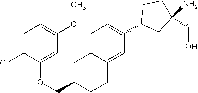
C1=C2C(=CC(C3CC(N)(CO)CC3)=C1)CCC(COC1=CC(OC)=CC=C1Cl)C2
